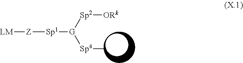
[LM][Z][Sp1][G]([Sp4]C)[Sp2][ORk]
